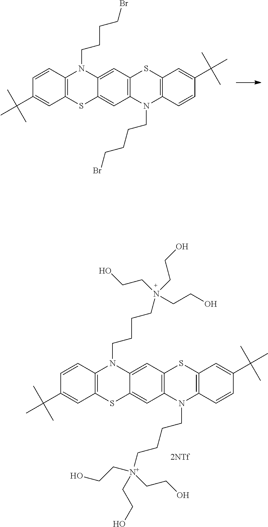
C12=CC3=C(C=C1N(CCCCBr)C1=C(S2)C=C(C(C)(C)C)C=C1)SC1=C(N3CCCCBr)C=CC(C(C)(C)C)=C1.C12=CC3=C(C=C1N(CCCCN(CCO)(CCO)CCO)C1=C(S2)C=C(C(C)(C)C)C=C1)SC1=C(N3CCCC[N+](CCO)(CCO)CCO)C=CC(C(C)(C)C)=C1
